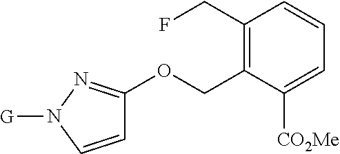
C1(CF)=C(COC2=NN([G])C=C2)C([CO2Me])=CC=C1
